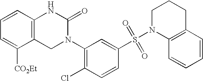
C12=C(C=CC=C1[CO2Et])NC(=O)N(C1=C(Cl)C=CC(S(N3C4=C(CCC3)C=CC=C4)(=O)=O)=C1)C2
